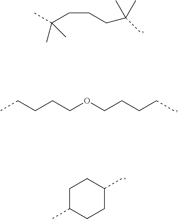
C(CCC(C)(C)C)C(C)(C)C.CCCCCOCCCCC.C1C(C)CCC(C)C1
